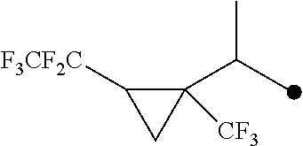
C1([CF3])(C(C)C)C([F3CF2C])C1
